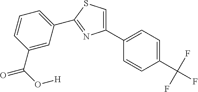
C1(C2=CC=C(C(F)(F)F)C=C2)=CSC(C2=CC=CC(C(O[H])=O)=C2)=N1
